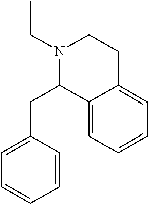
N1(CC)C(CC2=CC=CC=C2)C2=CC=CC=C2CC1
